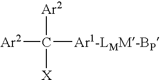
[Ar2]C([Ar1-LMM-BP])([Ar2])[X]
